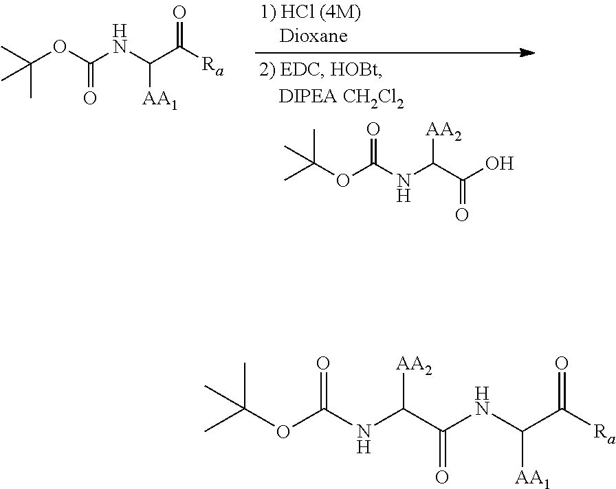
C(OC(NC(C([Ra])=O)[AA1])=O)(C)(C)C.C(OC(NC(C(O)=O)[AA2])=O)(C)(C)C.C(OC(NC(C(NC(C([Ra])=O)[AA1])=O)[AA2])=O)(C)(C)C
